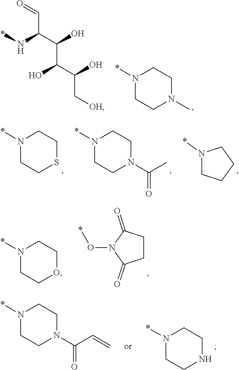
N1(*)CCN(C)CC1.C(C=O)(C(O)C(C(C[OH])O)O)N*.N1(*)CCSCC1.C1CN(*)CC1.N1(*)CCN(C(=O)C)CC1.N1(O*)C(=O)CCC1=O.C1CN(*)CCO1.C1CNCCN1*.C(=C)C(=O)N1CCN(*)CC1
